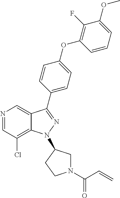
N1=CC(Cl)=C2C(=C1)C(C1=CC=C(OC3=C(F)C(OC)=CC=C3)C=C1)=NN2C1CN(C(=O)C=C)CC1
